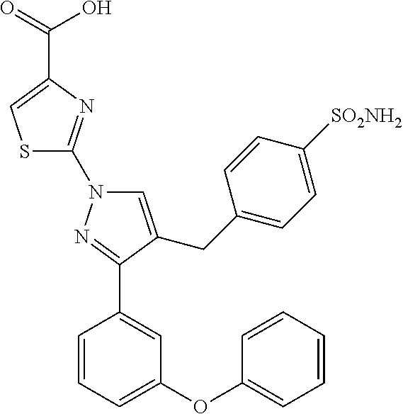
S1C(N2C=C(CC3=CC=C([SO2NH2])C=C3)C(C3=CC(OC4=CC=CC=C4)=CC=C3)=N2)=NC(C(O)=O)=C1
